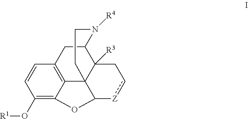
C1(O[R1])=C2C3=C(C=C1)CC1C4([R3])C3(C([Z]cC4)O2)CCN1[R4]
